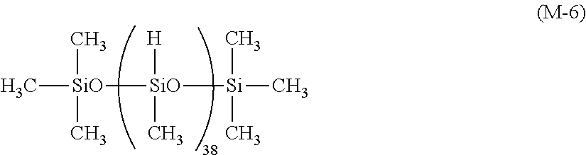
C[SiO]([SiO]([Si](C)(C)C)([H])C)(C)C
